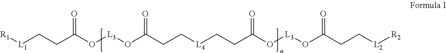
[R1][L1]CCC(O[L3]OC(CC[L4]CCC(O[L3]OC(CC[L2][R2])=O)=O)=O)=O
